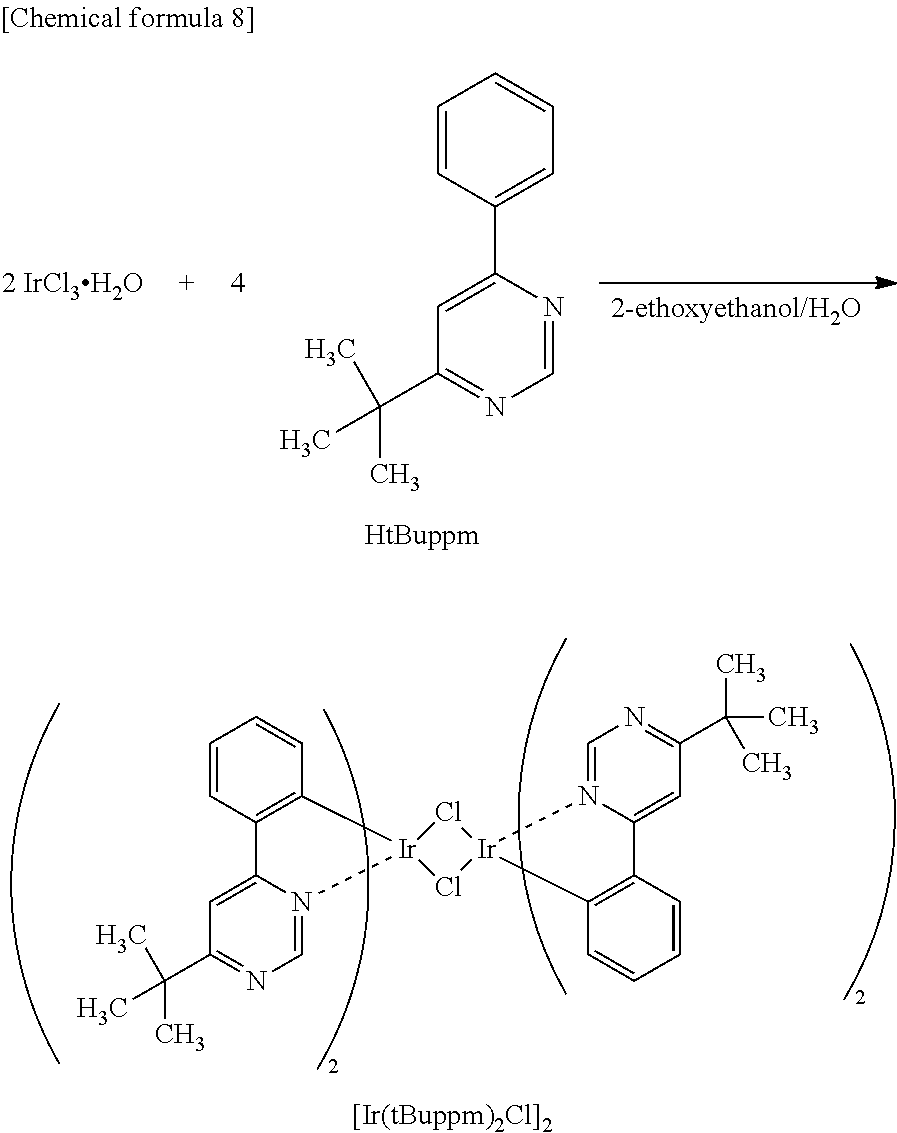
C1(C(C)(C)C)=NC=N2C(=C1)C1=C(C=CC=C1)[Ir]21Cl[Ir]2(Cl1)N1=CN=C(C(C)(C)C)C=C1C1=C2C=CC=C1.[2-ethoxyethanol/H2O].C1(C(C)(C)C)=NC=NC(C2=CC=CC=C2)=C1.[2 IrCl3H2O]
